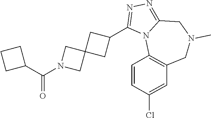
O=C(N1CC2(C1)CC(C1=NN=C3N1C1=C(CN(C)C3)C=C(Cl)C=C1)C2)C1CCC1
